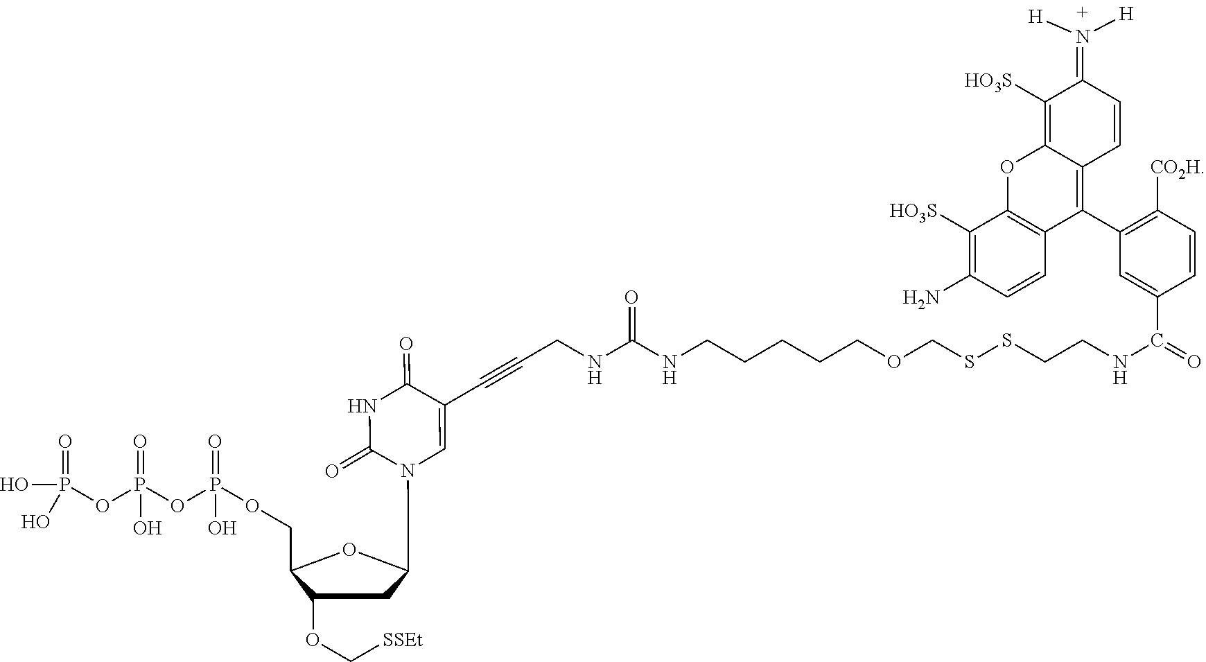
P(OP(OP(OCC1C(OC[SSEt])CC(N2C=C(C#CCNC(NCCCCCOCSSCCNC(C3=CC(C4=C5C(=C([HO3S])C(=N([H])[H])C=C5)OC5=C4C=CC(N)=C5[HO3S])=C([CO2H])C=C3)=O)=O)C(=O)NC2=O)O1)(=O)O)(=O)O)(O)(=O)O
